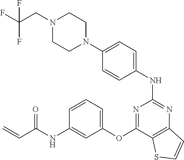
N1(CC(F)(F)F)CCN(C2=CC=C(NC3=NC4=C(C(OC5=CC=CC(NC(C=C)=O)=C5)=N3)SC=C4)C=C2)CC1
